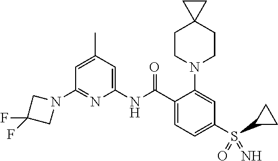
C1(N2CC(F)(F)C2)=NC(NC(C2=CC=C(S(C3CC3)(=O)=N)C=C2N2CCC3(CC2)CC3)=O)=CC(C)=C1
